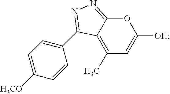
C12=C(C)C=C([OH])OC1=NN=C2C1=CC=C([H3CO])C=C1
